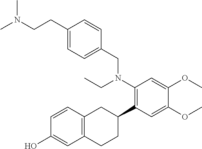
C12=C(C=CC(O)=C1)CC(C1=C(N(CC)CC3=CC=C(CCN(C)C)C=C3)C=C(OC)C(OC)=C1)CC2
